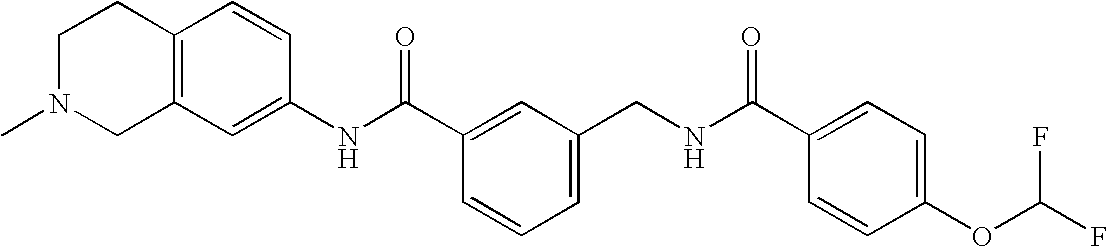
C1(NC(C2=CC(CNC(C3=CC=C(OC(F)F)C=C3)=O)=CC=C2)=O)=CC2=C(C=C1)CCN(C)C2
